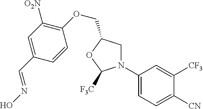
C1(N2CC(COC3=C([O2N])C=C(C=NO)C=C3)OC2[F3C])=CC=C([CN])C([CF3])=C1
